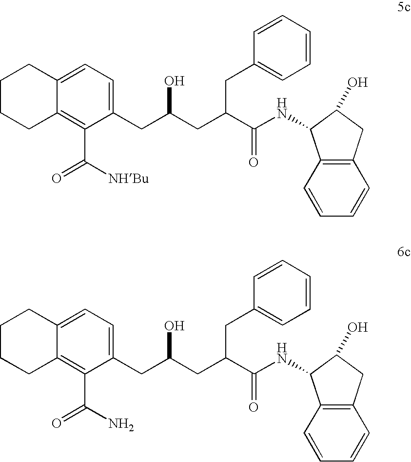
C1(C([NHBu])=O)=C2C(=CC=C1CC(CC(C(NC1C3=C(C=CC=C3)CC1O)=O)CC1=CC=CC=C1)O)CCCC2.C1(C(N)=O)=C2C(=CC=C1CC(CC(C(NC1C3=C(C=CC=C3)CC1O)=O)CC1=CC=CC=C1)O)CCCC2
